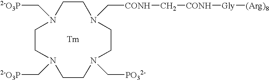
C1CN(C[2-O3P])CCN(C[PO32-])CCN(C[CONH]C[CONH][Gly][(Arg)8])CCN1C[2-O3P].[Tm]
